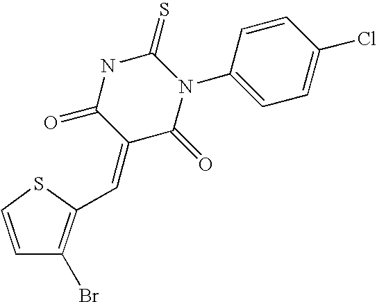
C1=CSC(C=C2C(=O)N(C3=CC=C(Cl)C=C3)C(=S)NC2=O)=C1Br
